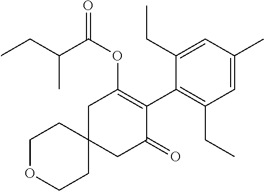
C1OCCC2(C1)CC(=O)C(C1=C(CC)C=C(C)C=C1CC)=C(OC(=O)C(CC)C)C2
